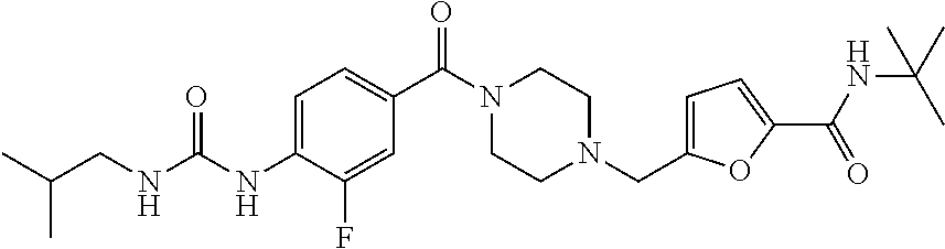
C1(C(N2CCN(CC3=CC=C(C(=O)NC(C)(C)C)O3)CC2)=O)=CC=C(NC(NCC(C)C)=O)C(F)=C1
